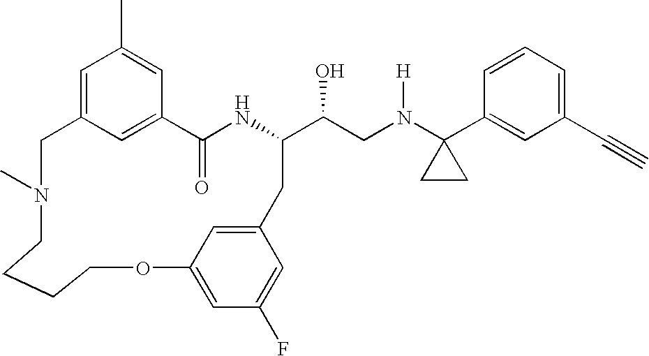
C12=CC(=CC(C)=C1)CN(C)CCCCOC1=CC(F)=CC(=C1)CC(C(CN(C1(C3=CC(C#C)=CC=C3)CC1)[H])O)NC2=O
